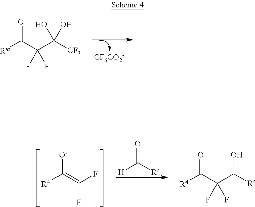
[CF3CO2-].[Rm]C(C(C([CF3])(O)O)(F)F)=O.[R4]C(=C(F)F)[O-].[H]C([R])=O.[R4]C(C(C(O)[R])(F)F)=O
